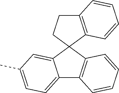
C12=CC=C(C)C=C1C1(C3=C2C=CC=C3)C2=C(CC1)C=CC=C2
